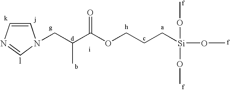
C1=CN=CN1CC(C(OCCC[Si](OC)(OC)OC)=O)C
